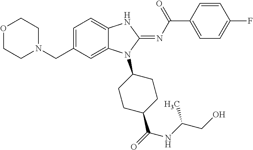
C1=C(CN2CCOCC2)C=C2C(=C1)NC(=NC(C1=CC=C(F)C=C1)=O)N2C1CCC(C(=O)NC(C)CO)CC1
